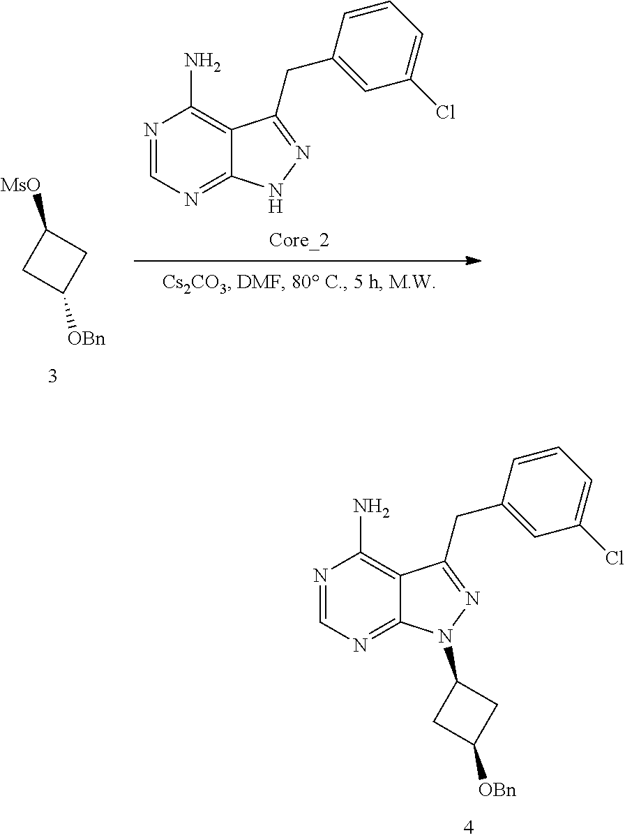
[Core_2].N1N=C(CC2=CC(Cl)=CC=C2)C2=C(N)N=CN=C12.[MsO]C1CC([OBn])C1.N1(C2CC([OBn])C2)N=C(CC2=CC(Cl)=CC=C2)C2=C(N)N=CN=C12
